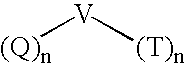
[(Q)n][V][(T)n]
